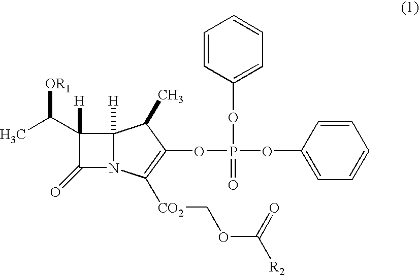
C1([H])(C(C)[OR1])C(=O)N2C1([H])C(C)C(OP(OC1=CC=CC=C1)(OC1=CC=CC=C1)=O)=C2[CO2]COC(=O)[R2]
